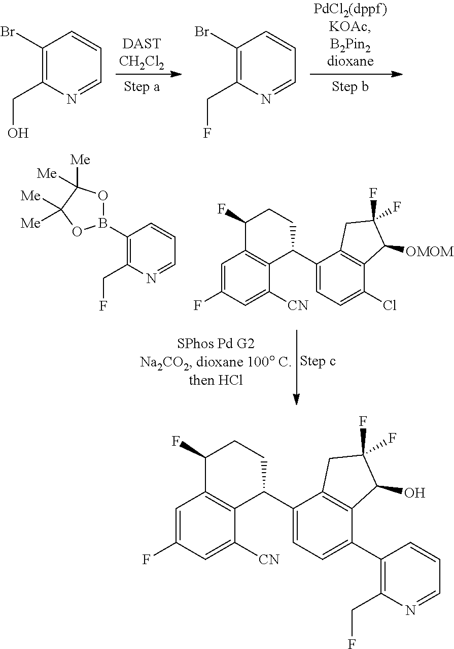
C1(Br)=C(CO)N=CC=C1.C1(Br)=C(CF)N=CC=C1.C1(B2OC([Me])([Me])C([Me])([Me])O2)=C(CF)N=CC=C1.C1=C(F)C=C([CN])C2=C1C(F)CCC2C1=CC=C(Cl)C2=C1CC(F)(F)C2[OMOM].C1=C(F)C=C([CN])C2=C1C(F)CCC2C1=CC=C(C2=C(CF)N=CC=C2)C2=C1CC(F)(F)C2O
